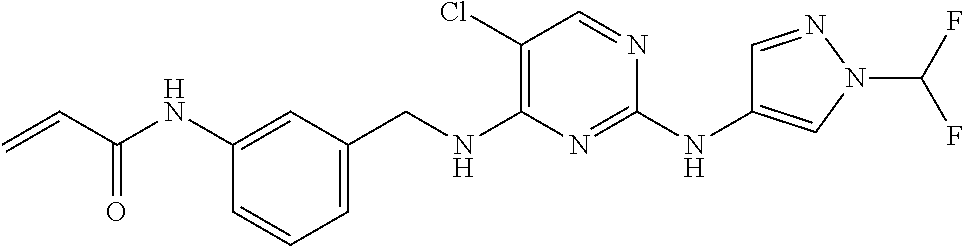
C1=CC=C(CNC2=C(Cl)C=NC(NC3=CN(C(F)F)N=C3)=N2)C=C1NC(C=C)=O
